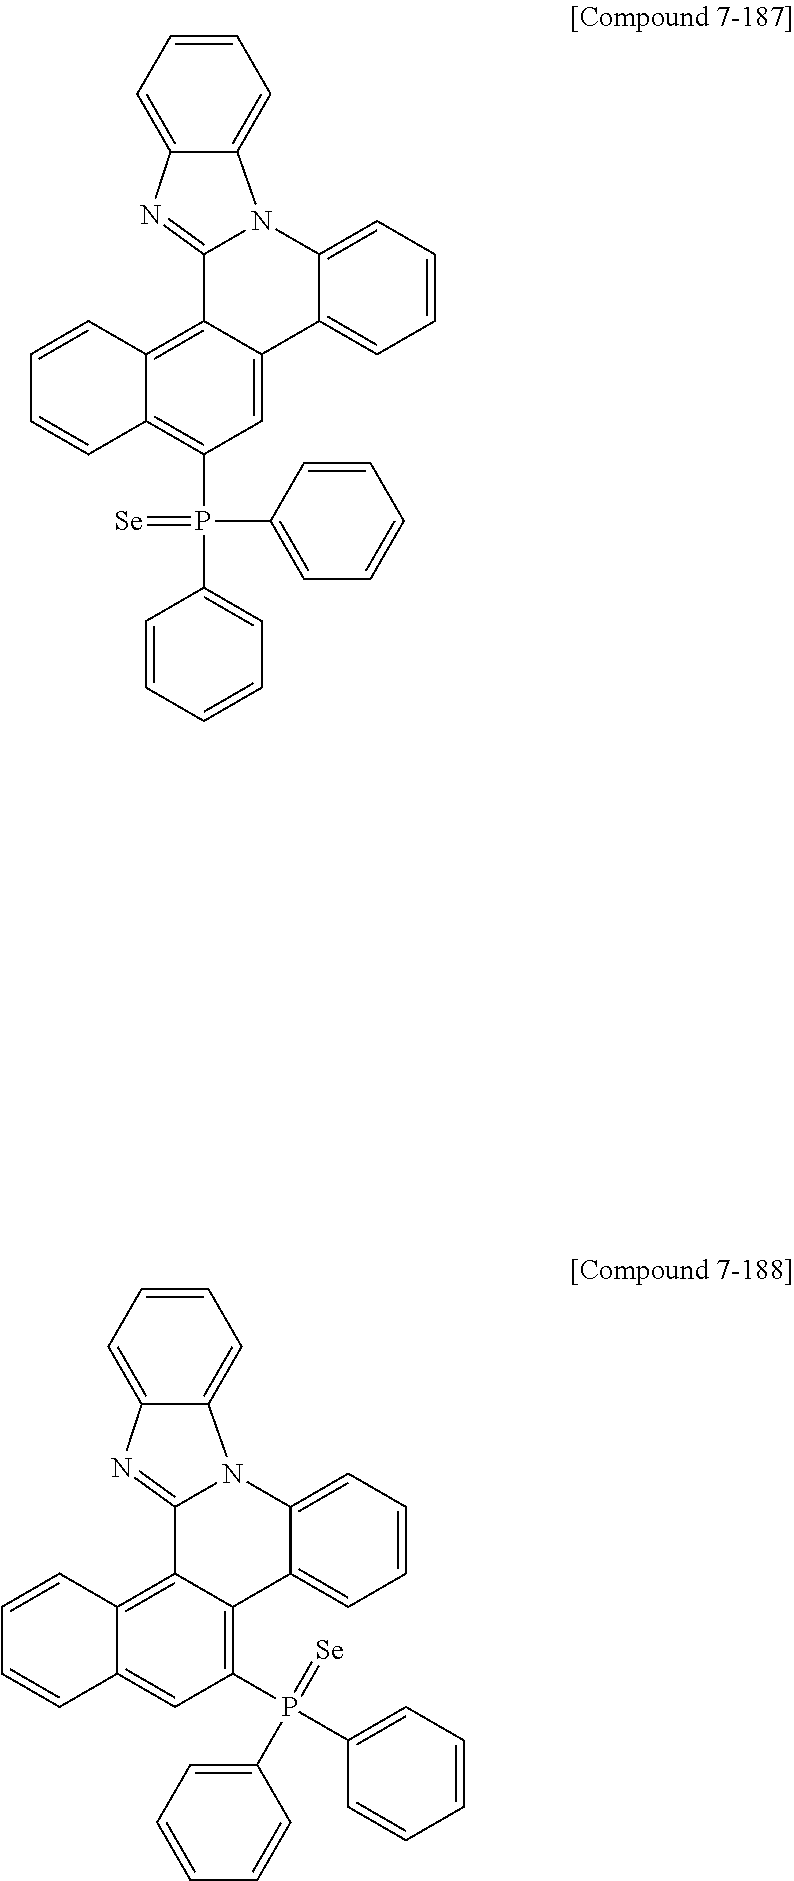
C12=C3C(=C(P(C4=CC=CC=C4)(C4=CC=CC=C4)=[Se])C=C1C1=CC=CC=C1N1C4=CC=CC=C4N=C21)C=CC=C3.C12=C3C(=CC(P(C4=CC=CC=C4)(=[Se])C4=CC=CC=C4)=C1C1=CC=CC=C1N1C4=CC=CC=C4N=C21)C=CC=C3
